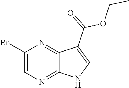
C1(Br)=CN=C2C(=N1)C(C(=O)OCC)=CN2
